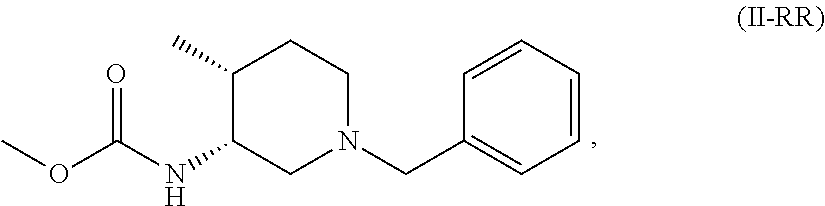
C1(C)C(NC(OC)=O)CN(CC2=CC=CC=C2)CC1
